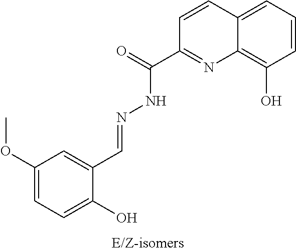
C1(OC)=CC=C(O)C(C=NNC(C2=NC3=C(O)C=CC=C3C=C2)=O)=C1
